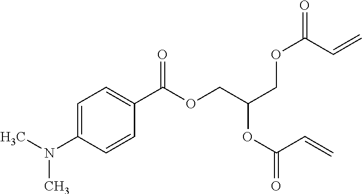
C1=C(N(C)C)C=CC(C(OCC(COC(C=C)=O)OC(C=C)=O)=O)=C1
